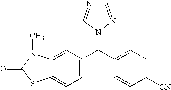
C12=CC=C(C(C3=CC=C([CN])C=C3)N3N=CN=C3)C=C1N(C)C(=O)S2
